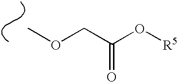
COCC(O[R5])=O
